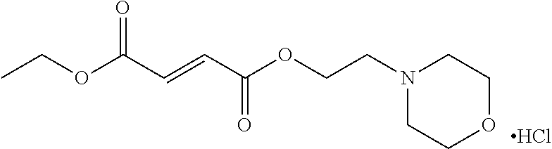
N1(CCOC(C=CC(OCC)=O)=O)CCOCC1.Cl
